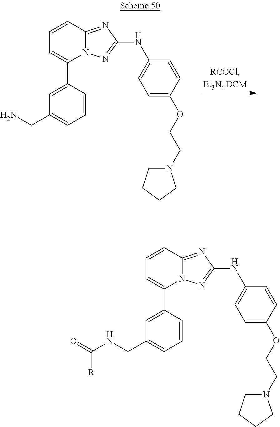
N12C(=NC(NC3=CC=C(OCCN4CCCC4)C=C3)=N1)C=CC=C2C1=CC(CN)=CC=C1.N12C(=NC(NC3=CC=C(OCCN4CCCC4)C=C3)=N1)C=CC=C2C1=CC(CNC(=O)[R])=CC=C1
